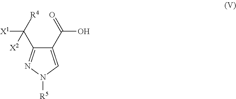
C1(C([R4])([X1])[X2])=NN([R5])C=C1C(=O)O
